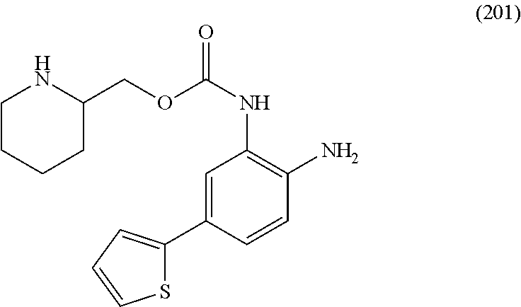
O(C(NC1=C(N)C=CC(C2=CC=CS2)=C1)=O)CC1NCCCC1
